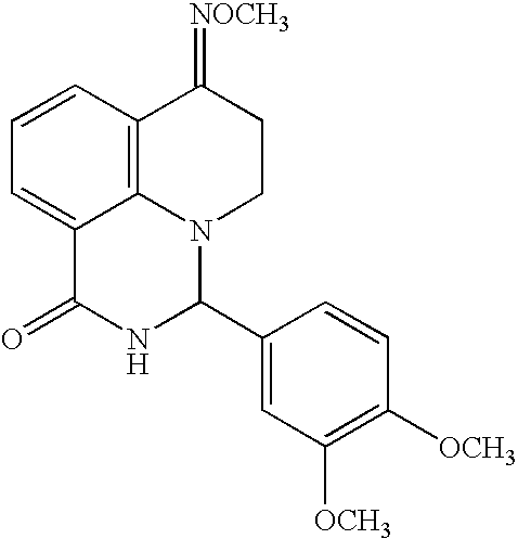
C1=CC2=C3C(=C1)C(=O)NC(C1=CC([OCH3])=C([OCH3])C=C1)N3CCC2=[NOCH3]
